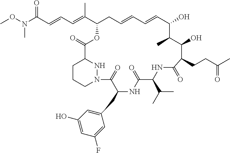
N(C(C=CC=C(C1CC=CC=CC(O)C(C)C(O)C(CCC(C)=O)C(=O)NC(C(C)C)C(=O)NC(CC2=CC(O)=CC(F)=C2)C(=O)N2CCCC(C(=O)O1)N2)C)=O)(OC)C
